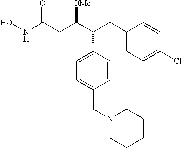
ONC(CC(C(CC1=CC=C(Cl)C=C1)C1=CC=C(CN2CCCCC2)C=C1)[OMe])=O
